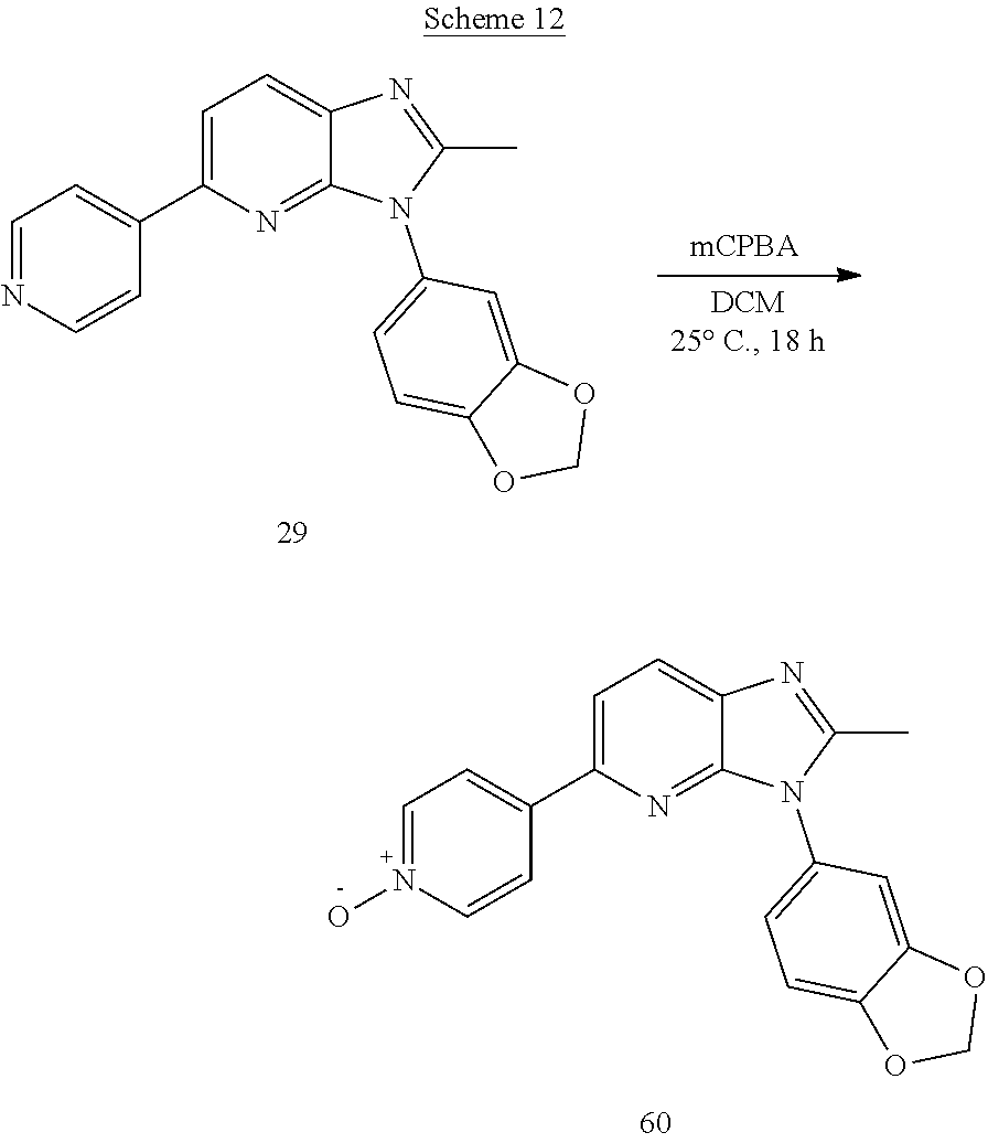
C12=NC(C3=CC=N(O)C=C3)=CC=C1N=C(C)N2C1=CC=C2C(=C1)OCO2.C12=NC(C3=CC=NC=C3)=CC=C1N=C(C)N2C1=CC=C2C(=C1)OCO2
